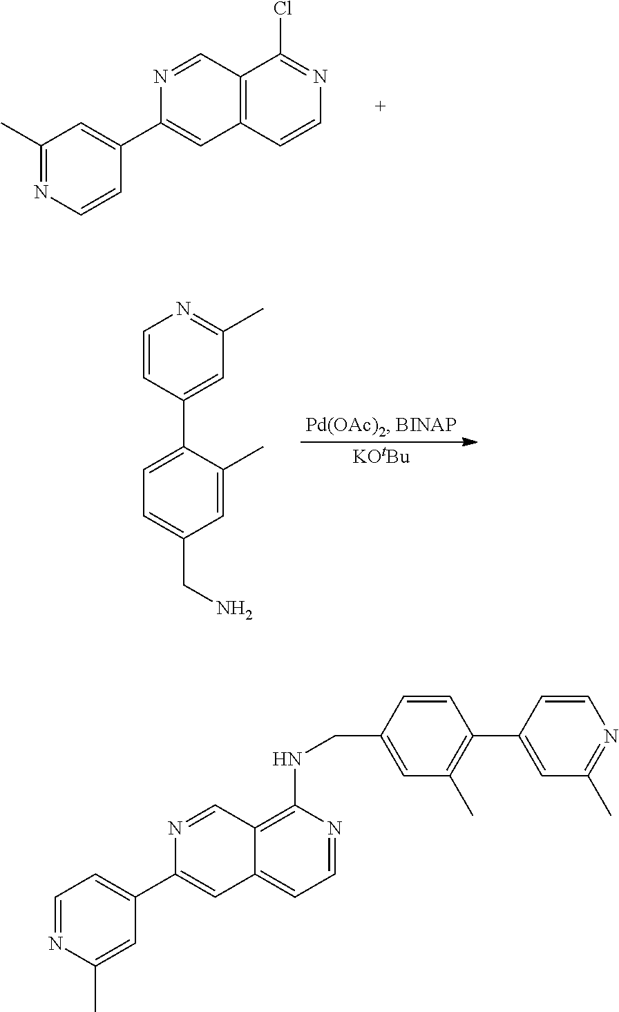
N1=CC2=C(C=C1C1=CC(C)=NC=C1)C=CN=C2Cl.C1=CC(C2=CC=C(CN)C=C2C)=CC(C)=N1.[KOtBu].N1=CC2=C(NCC3=CC(C)=C(C4=CC(C)=NC=C4)C=C3)N=CC=C2C=C1C1=CC=NC(C)=C1
